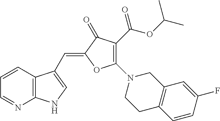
C1=CC2=C(N=C1)NC=C2C=C1C(=O)C(C(OC(C)C)=O)=C(N2CCC3=C(C2)C=C(F)C=C3)O1
